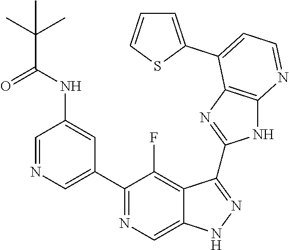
C1=NC=C(C2=NC=C3C(=C2F)C(C2=NC4=C(N2)N=CC=C4C2=CC=CS2)=NN3)C=C1NC(=O)C(C)(C)C
